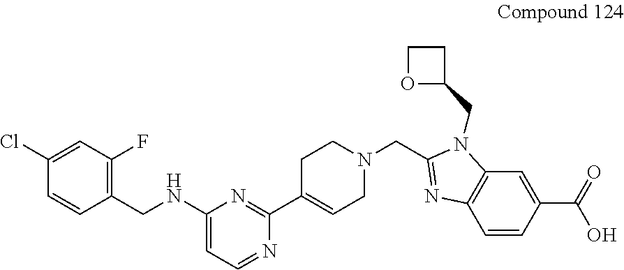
C1(Cl)=CC(F)=C(CNC2=CC=NC(C3=CCN(CC4=NC5=C(N4CC4CCO4)C=C(C(=O)O)C=C5)CC3)=N2)C=C1
